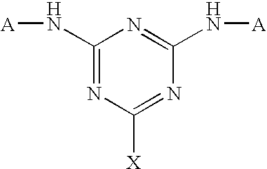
[A]NC1=NC([X])=NC(N[A])=N1
